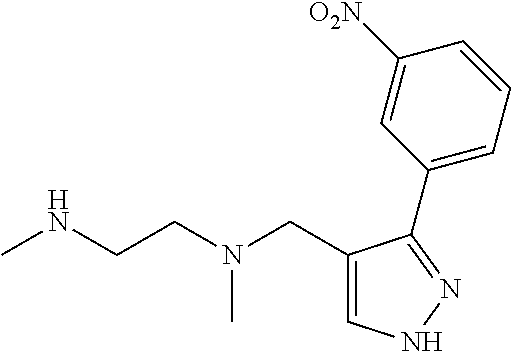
C1=C(CN(CCNC)C)C(C2=CC=CC([O2N])=C2)=NN1
